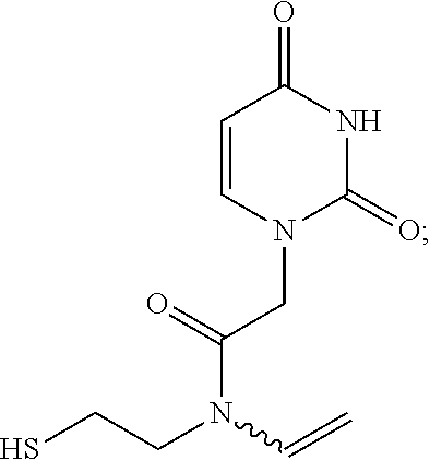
C(N(CCS)C=C)(CN1C(=O)NC(=O)C=C1)=O
